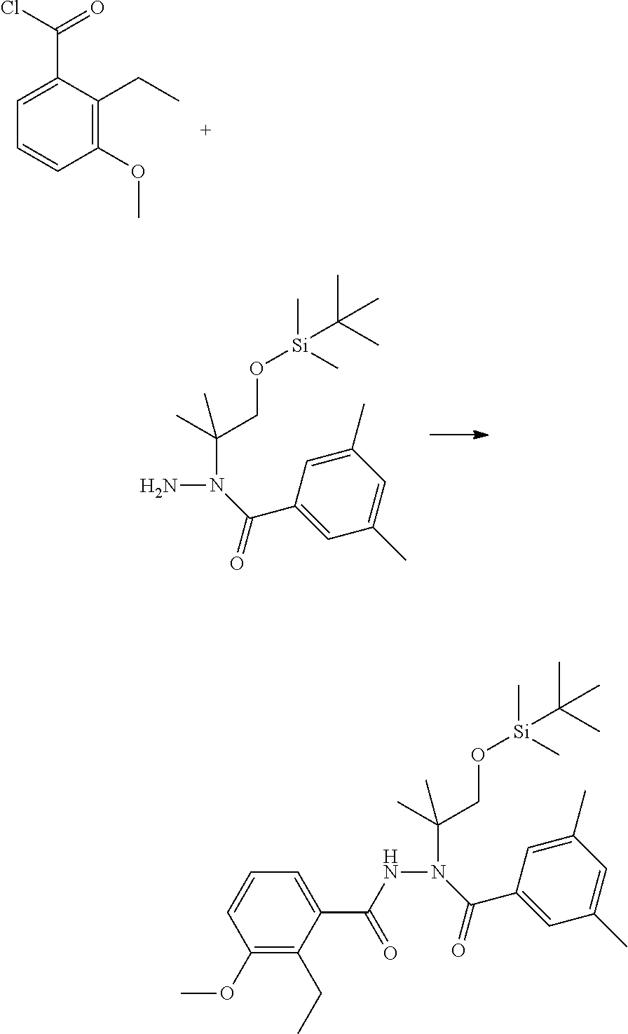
C1(OC)=C(CC)C(C(Cl)=O)=CC=C1.C1(C)=CC(C(N(N)C(C)(CO[Si](C)(C)C(C)(C)C)C)=O)=CC(C)=C1.C1(C)=CC(C(N(NC(=O)C2=CC=CC(OC)=C2CC)C(C)(CO[Si](C)(C)C(C)(C)C)C)=O)=CC(C)=C1
